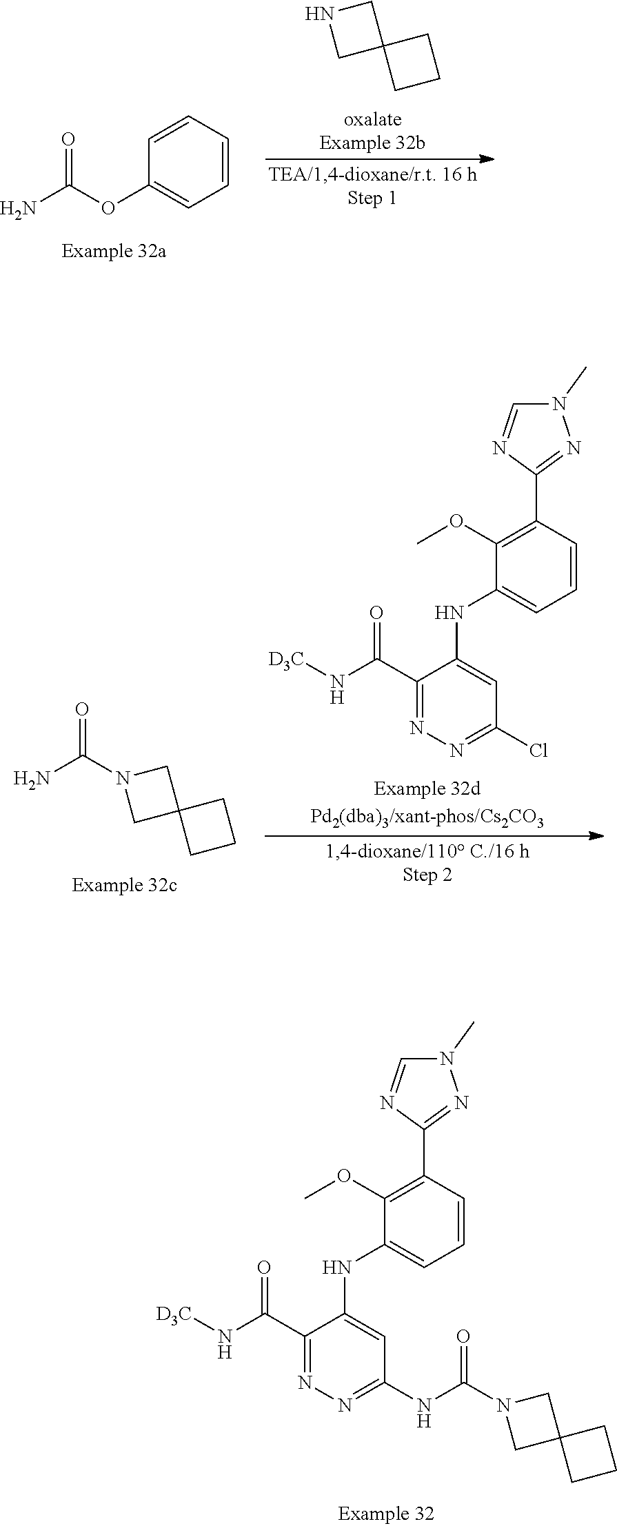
N1(C)C=NC(C2=C(OC)C(NC3=CC(NC(=O)N4CC5(C4)CCC5)=NN=C3C(N[D3C])=O)=CC=C2)=N1.NC(OC1=CC=CC=C1)=O.N1CC2(C1)CCC2.N1(C(N)=O)CC2(C1)CCC2.N1(C)C=NC(C2=C(OC)C(NC3=CC(Cl)=NN=C3C(N[D3C])=O)=CC=C2)=N1
